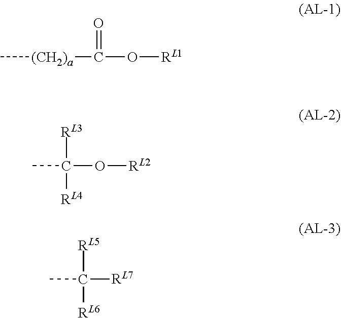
C[(CH2)a]C(O[RL1])=O.[RL3]C([RL4])(O[RL2])C.[RL5]C([RL6])([RL7])C
